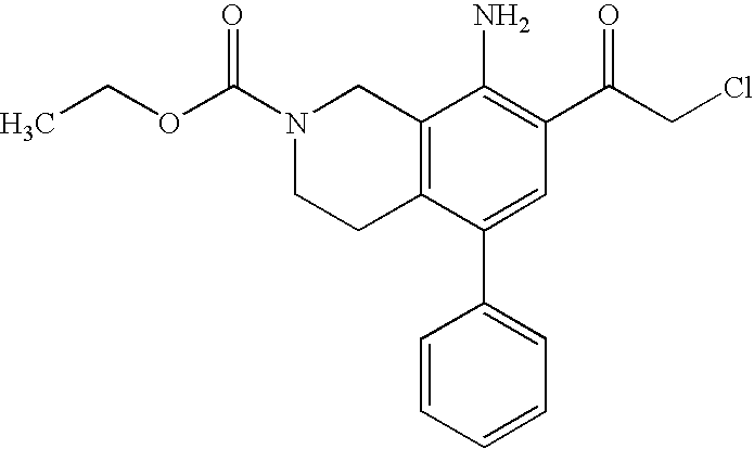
C12=C(C(C3=CC=CC=C3)=CC(C(CCl)=O)=C1N)CCN(C(OCC)=O)C2
